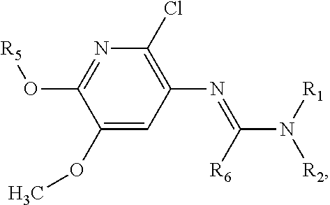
C1(OC)=CC(N=C(N([R1])[R2])[R6])=C(Cl)N=C1O[R5]
